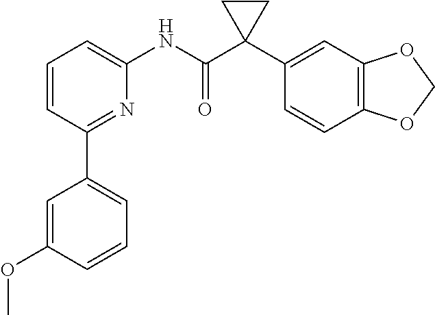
C1=CC(C2=CC=CC(OC)=C2)=NC(NC(C2(C3=CC4=C(C=C3)OCO4)CC2)=O)=C1
